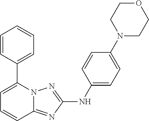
C1=CC(C2=CC=CC3=NC(NC4=CC=C(N5CCOCC5)C=C4)=NN23)=CC=C1
